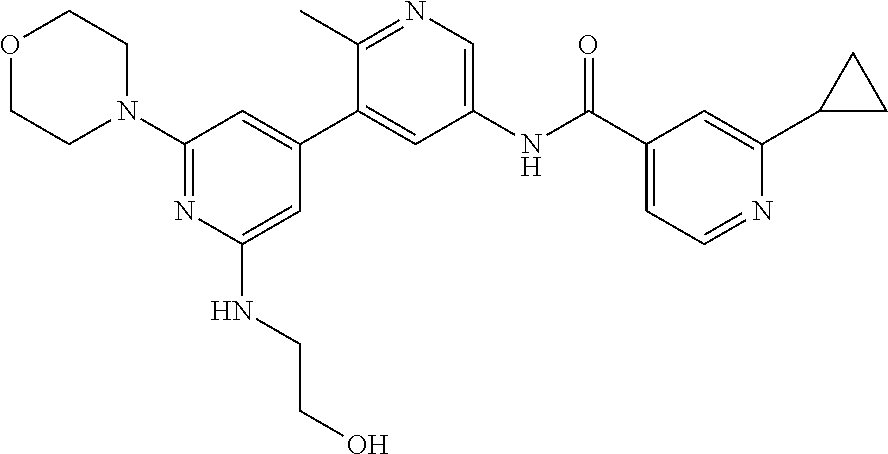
C1(N2CCOCC2)=NC(NCCO)=CC(C2=CC(NC(C3=CC=NC(C4CC4)=C3)=O)=CN=C2C)=C1
